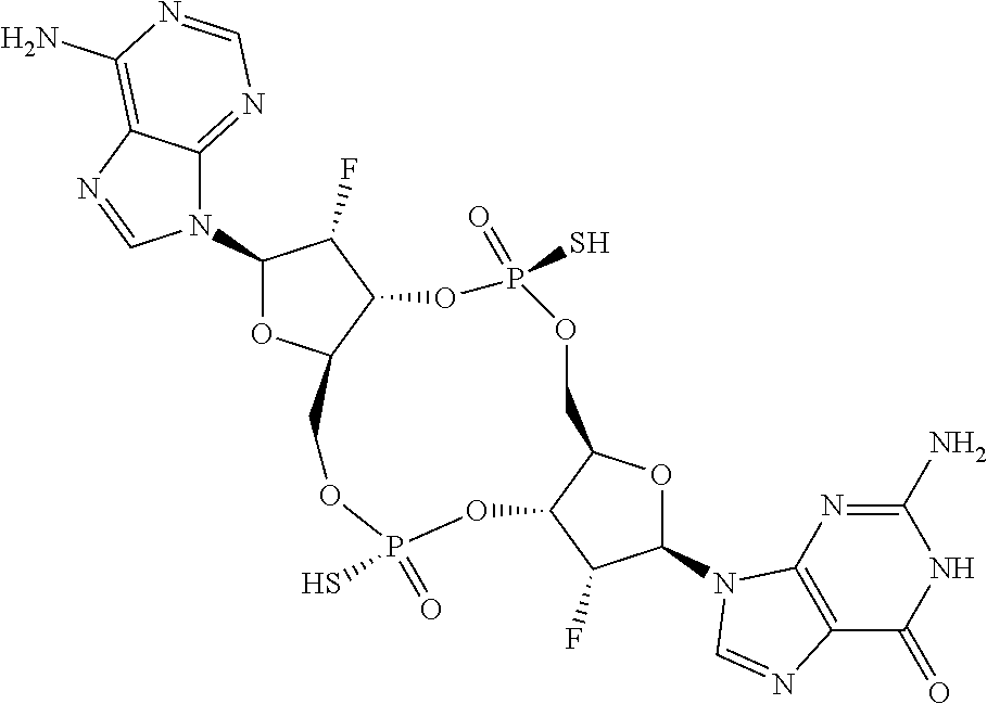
N1(C2OC3C(C2F)OP(=O)(S)OCC2C(OP(=O)(S)OC3)C(F)C(N3C4=C(C(=O)NC(N)=N4)N=C3)O2)C2=NC=NC(N)=C2N=C1
